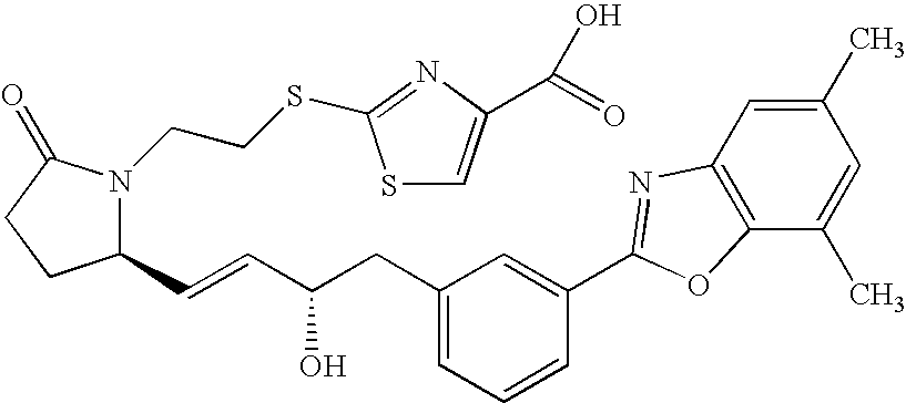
C1(C=CC(O)CC2=CC=CC(C3=NC4=C(C(C)=CC(C)=C4)O3)=C2)N(CCSC2=NC(C(=O)O)=CS2)C(=O)CC1
